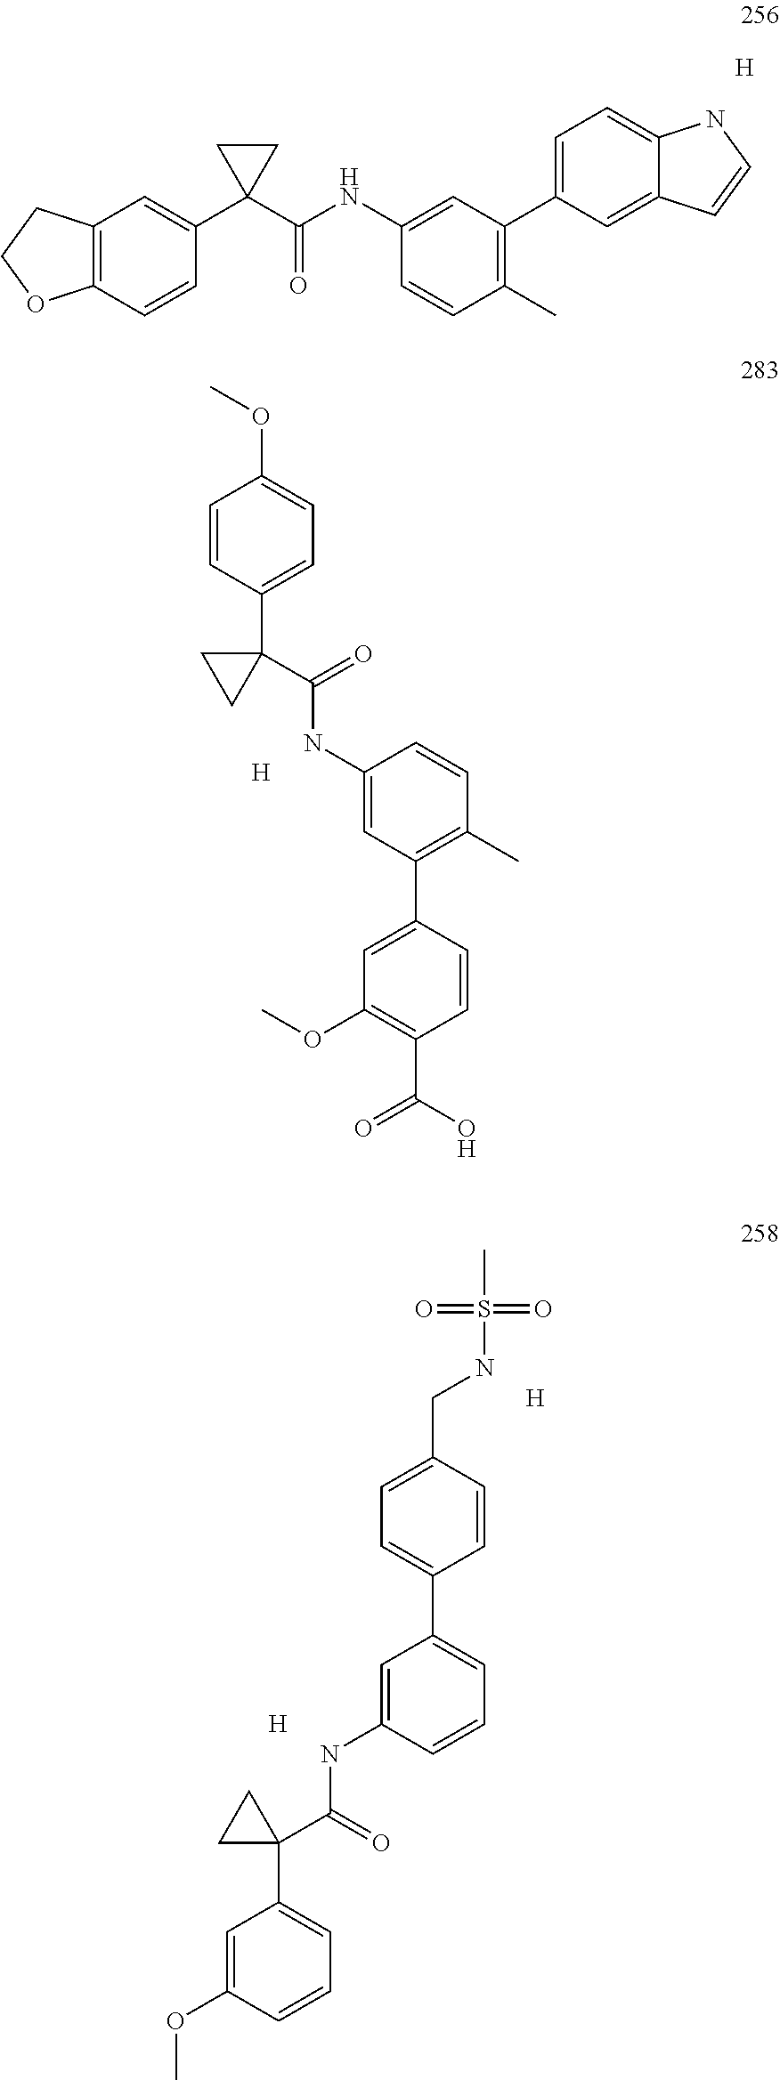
C1=CC(C)=C(C2=CC=C3C(=C2)C=CN3)C=C1NC(C1(C2=CC3=C(C=C2)OCC3)CC1)=O.[H].C1=CC(C2(C(NC3=CC(C4=CC(OC)=C(C(O)=O)C=C4)=C(C)C=C3)=O)CC2)=CC=C1OC.[H].C1=C(OC)C=CC=C1C1(C(NC2=CC(C3=CC=C(CNS(=O)(=O)C)C=C3)=CC=C2)=O)CC1.[H].[H]
